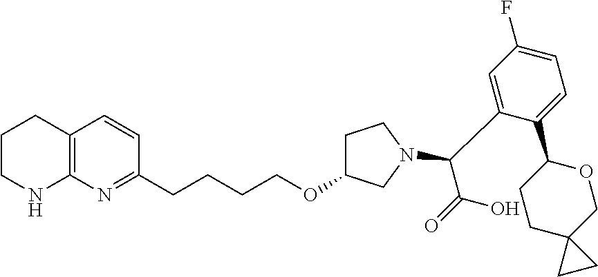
C1CNC2=C(C1)C=CC(CCCCOC1CCN(C(C3=CC(F)=CC=C3C3OCC4(CC3)CC4)C(=O)O)C1)=N2
